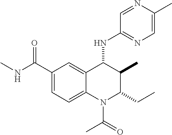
C1(C(NC)=O)=CC=C2C(=C1)C(NC1=NC=C(C)N=C1)C(C)C(CC)N2C(=O)C
